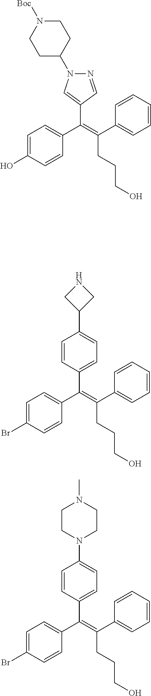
C1(C(=C(C2=CC=C(O)C=C2)C2=CN(C3CCN([Boc])CC3)N=C2)CCCO)=CC=CC=C1.C1(C(=C(C2=CC=C(Br)C=C2)C2=CC=C(C3CNC3)C=C2)CCCO)=CC=CC=C1.C1(C(=C(C2=CC=C(Br)C=C2)C2=CC=C(N3CCN(C)CC3)C=C2)CCCO)=CC=CC=C1
